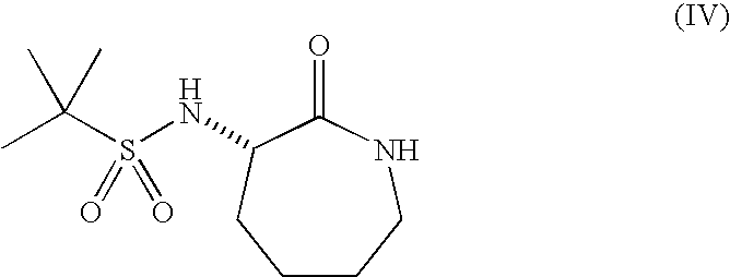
C(C)(C)(S(NC1C(=O)NCCCC1)(=O)=O)C
